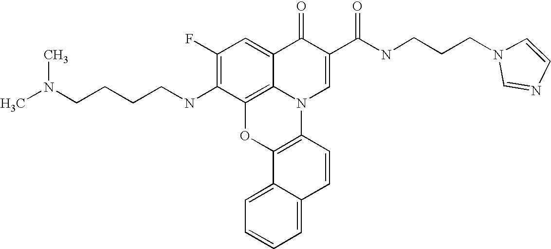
C1(F)=C(NCCCCN(C)C)C2=C3C(=C1)C(=O)C(C(NCCCN1C=NC=C1)=O)=CN3C1=C(O2)C2=CC=CC=C2C=C1
